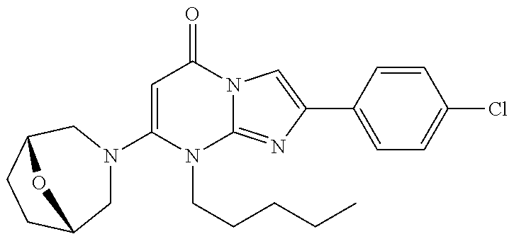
C1(N2CC3CCC(C2)O3)=CC(=O)N2C(=NC(C3=CC=C(Cl)C=C3)=C2)N1CCCCC
